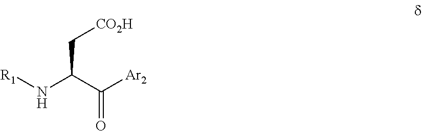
[R1]NC(C([Ar2])=O)C[CO2H]
